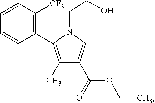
C1=CC(C2=C(C)C(C(=O)OCC)=CN2CCO)=C([CF3])C=C1
